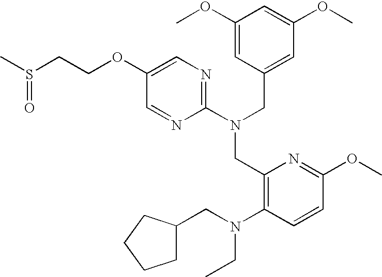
C1(OCCS(C)=O)=CN=C(N(CC2=CC(OC)=CC(OC)=C2)CC2=C(N(CC3CCCC3)CC)C=CC(OC)=N2)N=C1
